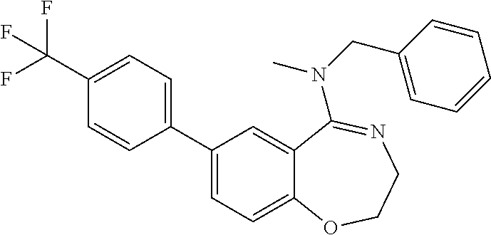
C1(C2=CC=C3C(=C2)C(N(CC2=CC=CC=C2)C)=NCCO3)=CC=C(C(F)(F)F)C=C1
